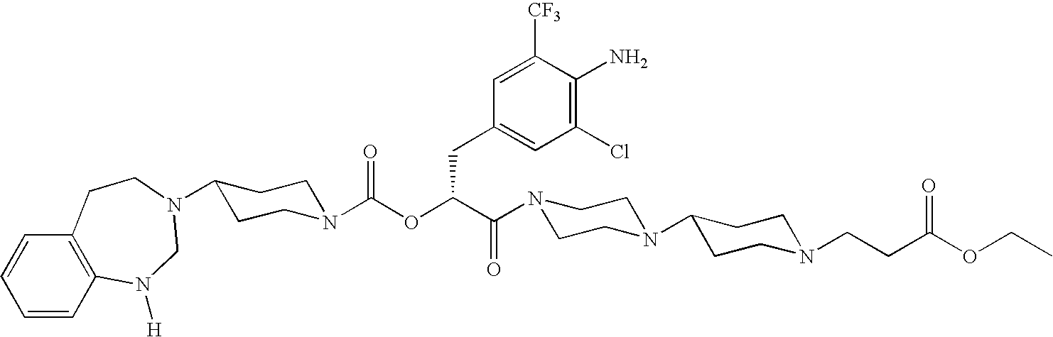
C12=C(C=CC=C1)CCN(C1CCN(C(OC(C(=O)N3CCN(C4CCN(CCC(OCC)=O)CC4)CC3)CC3=CC(Cl)=C(N)C([CF3])=C3)=O)CC1)CN2[H]
